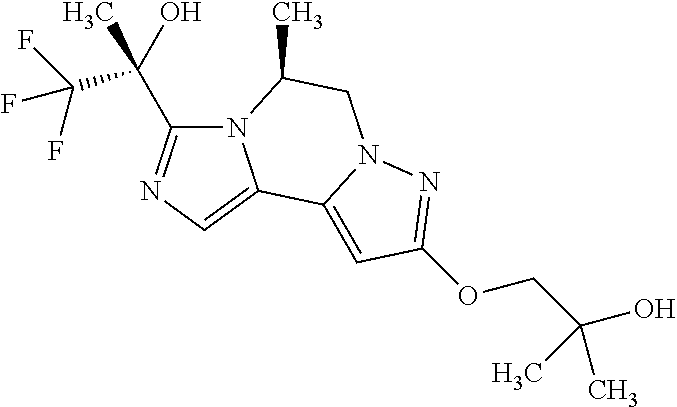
N12C(C(O)(C)C(F)(F)F)=NC=C1C1=CC(OCC(O)(C)C)=NN1CC2C
